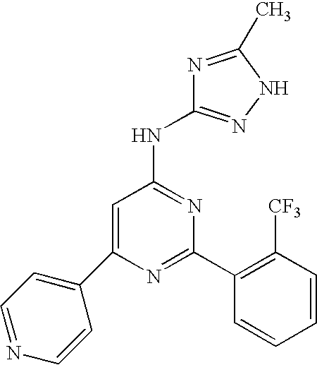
C1=C(C2=CC=NC=C2)N=C(C2=C([CF3])C=CC=C2)N=C1NC1=NNC(C)=N1
